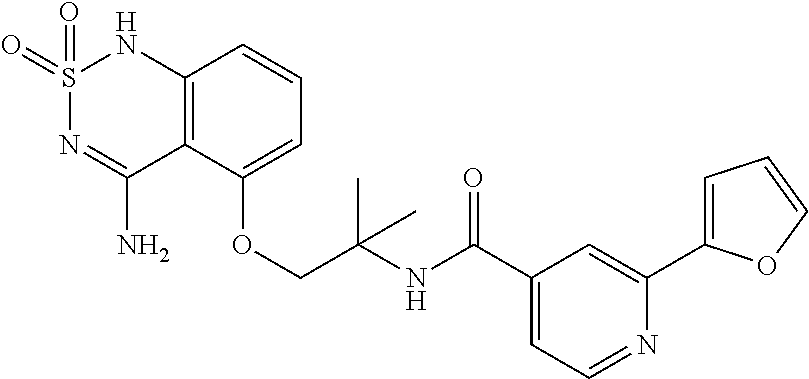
C12=C(C(OCC(NC(C3=CC=NC(C4=CC=CO4)=C3)=O)(C)C)=CC=C1)C(N)=NS(=O)(=O)N2
